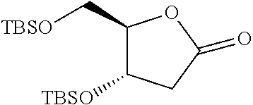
C1(C[TBSO])C([TBSO])CC(=O)O1
